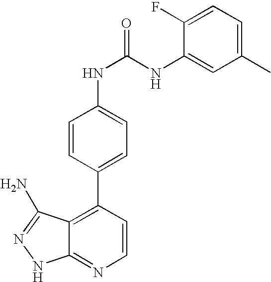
C1(C)=CC=C(F)C(NC(NC2=CC=C(C3=C4C(=NC=C3)NN=C4N)C=C2)=O)=C1
